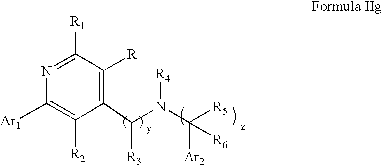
C1(C(N(C([R5])([Ar2])[R6])[R4])[R3])=C([R])C([R1])=NC([Ar1])=C1[R2]
